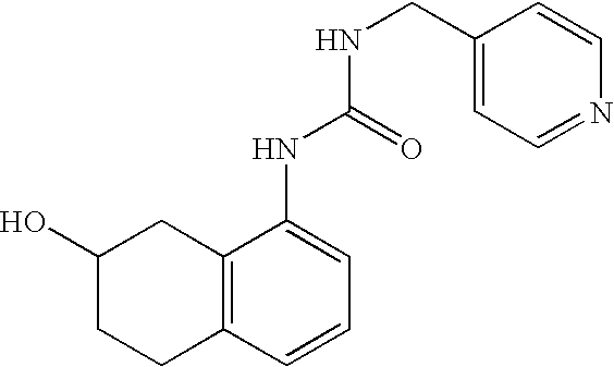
C12=C(C=CC=C1NC(=O)NCC1=CC=NC=C1)CCC(O)C2
